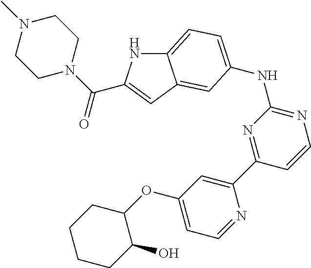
C12=CC=C(NC3=NC=CC(C4=CC(OC5CCCCC5O)=CC=N4)=N3)C=C1C=C(C(N1CCN(C)CC1)=O)N2
